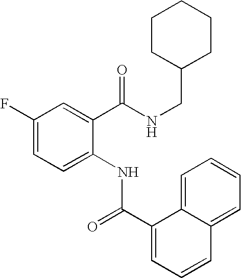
C1(F)=CC=C(NC(=O)C2=CC=CC3=CC=CC=C23)C(C(=O)NCC2CCCCC2)=C1
